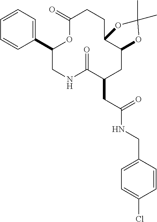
C1=CC=C(C2CNC(=O)C(CC(NCC3=CC=C(Cl)C=C3)=O)CC3C(CCC(=O)O2)OC(C)(C)O3)C=C1
